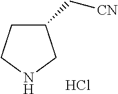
C1CNCC1C[CN].Cl
